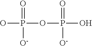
P(OP(=O)(O)[O-])(O)(=O)[O-]
